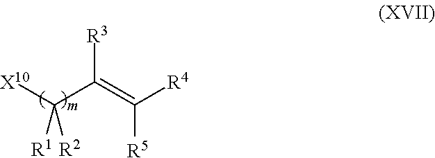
[X10]C(C(=C([R4])[R5])[R3])([R1])[R2]
